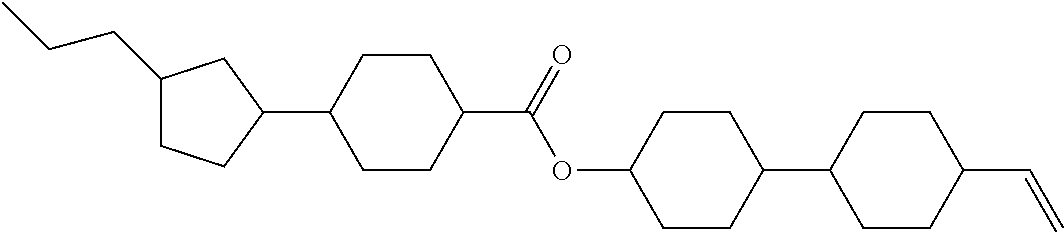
C1(CCC)CCC(C2CCC(C(OC3CCC(C4CCC(C=C)CC4)CC3)=O)CC2)C1
